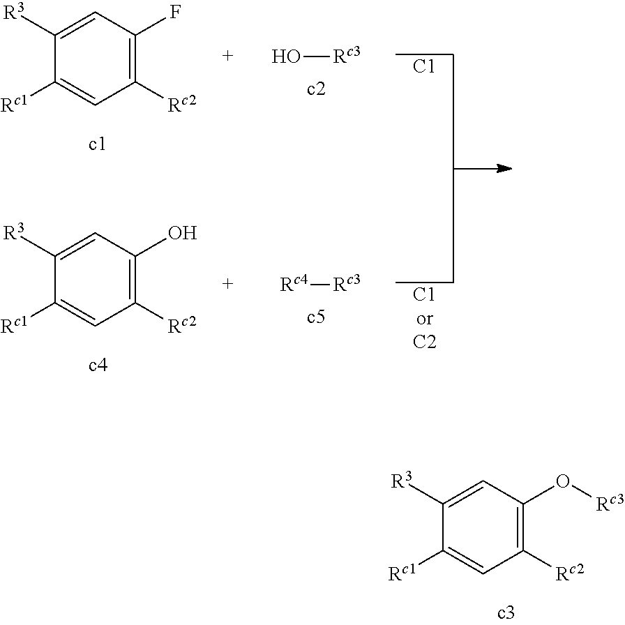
C1(O[Rc3])=C([Rc2])C=C([Rc1])C([R3])=C1.[C1].[C1orC2].O[Rc3].[Rc4][Rc3].C1(F)=C([Rc2])C=C([Rc1])C([R3])=C1.C1(O)=C([Rc2])C=C([Rc1])C([R3])=C1
